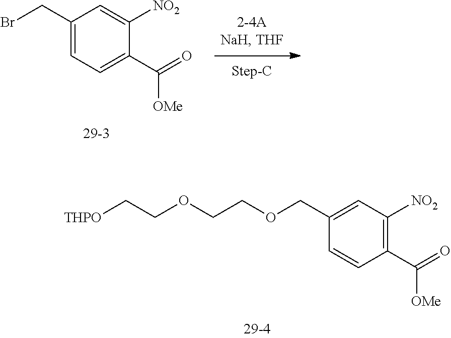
C1(COCCOCC[THPO])=CC([NO2])=C(C([OMe])=O)C=C1.C1(CBr)=CC=C(C([OMe])=O)C([NO2])=C1
